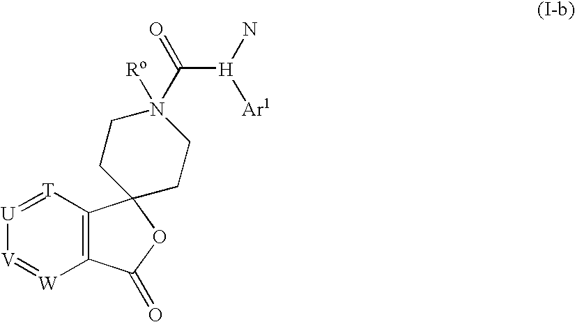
[V]1=[W]C2=C(C3(OC2=O)CCN(C([H]([Ar1])N)=O)([Ro])CC3)[T]=[U]1
